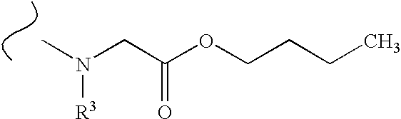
CN(CC(OCCCC)=O)[R3]
